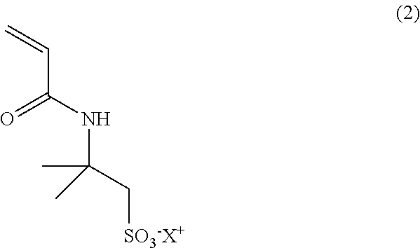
C(C(NC(C[SO3-X+])(C)C)=O)=C
